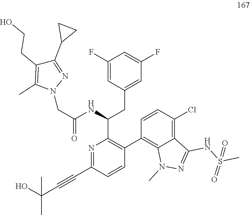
N1=C(C#CC(O)(C)C)C=CC(C2=C3C(=C(Cl)C=C2)C(NS(C)(=O)=O)=NN3C)=C1C(NC(CN1N=C(C2CC2)C(CCO)=C1C)=O)CC1=CC(F)=CC(F)=C1
